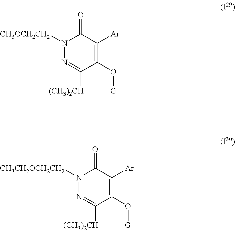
C1(O[G])=C([Ar])C(=O)N([CH3OCH2CH2])N=C1[(CH3)2CH].C1(O[G])=C([Ar])C(=O)N([CH3CH2OCH2CH2])N=C1[(CH3)2CH]
